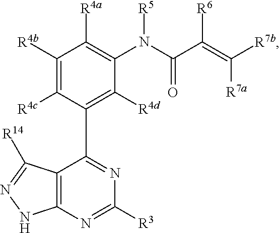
C12=C(N=C([R3])N=C1C1=C([R4d])C(N(C(C(=C([R7b])[R7a])[R6])=O)[R5])=C([R4a])C([R4b])=C1[R4c])NN=C2[R14]
